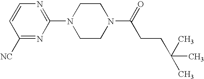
C1(N2CCN(C(=O)CCC(C)(C)C)CC2)=NC=CC([NC])=N1
